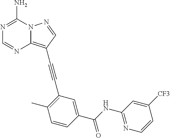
N1=C(N)N2C(=C(C#CC3=C(C)C=CC(C(NC4=NC=CC([CF3])=C4)=O)=C3)C=N2)N=C1
